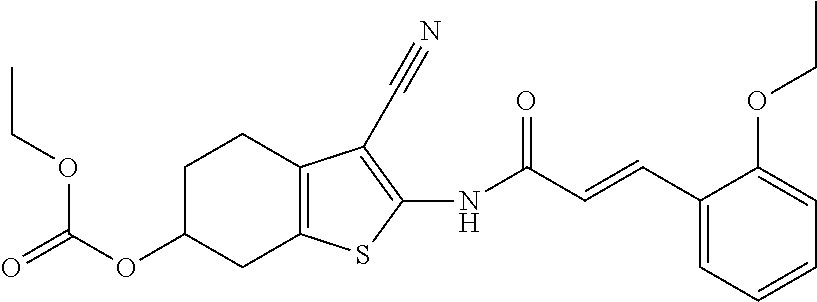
O(C1CC2=C(CC1)C(C#N)=C(NC(C=CC1=CC=CC=C1OCC)=O)S2)C(=O)OCC
